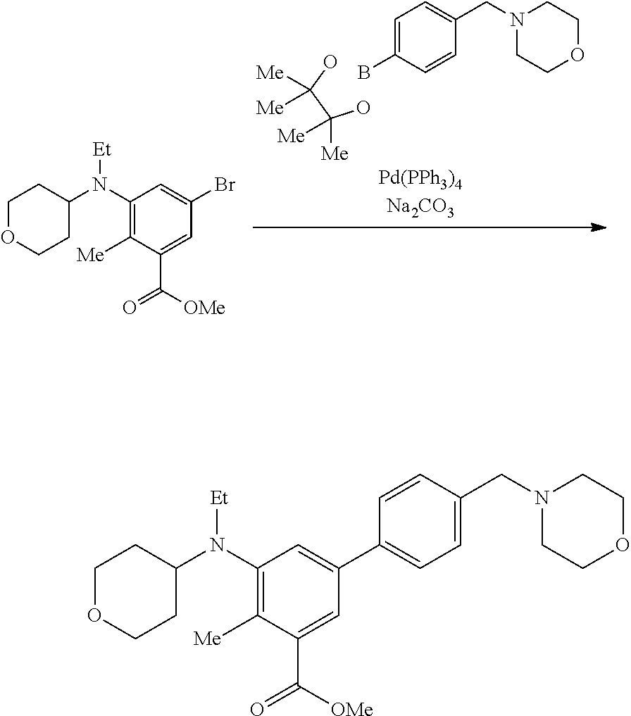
C1(N(C2CCOCC2)[Et])=C([Me])C(C([OMe])=O)=CC(C2=CC=C(CN3CCOCC3)C=C2)=C1.C1(CN2CCOCC2)=CC=C(B)C=C1.OC(C(O)([Me])[Me])([Me])[Me].C1(N(C2CCOCC2)[Et])=C([Me])C(C([OMe])=O)=CC(Br)=C1
